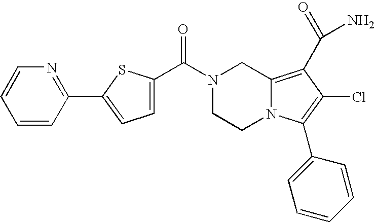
N1(C(=O)C2=CC=C(C3=NC=CC=C3)S2)CCN2C(=C(C(N)=O)C(Cl)=C2C2=CC=CC=C2)C1
